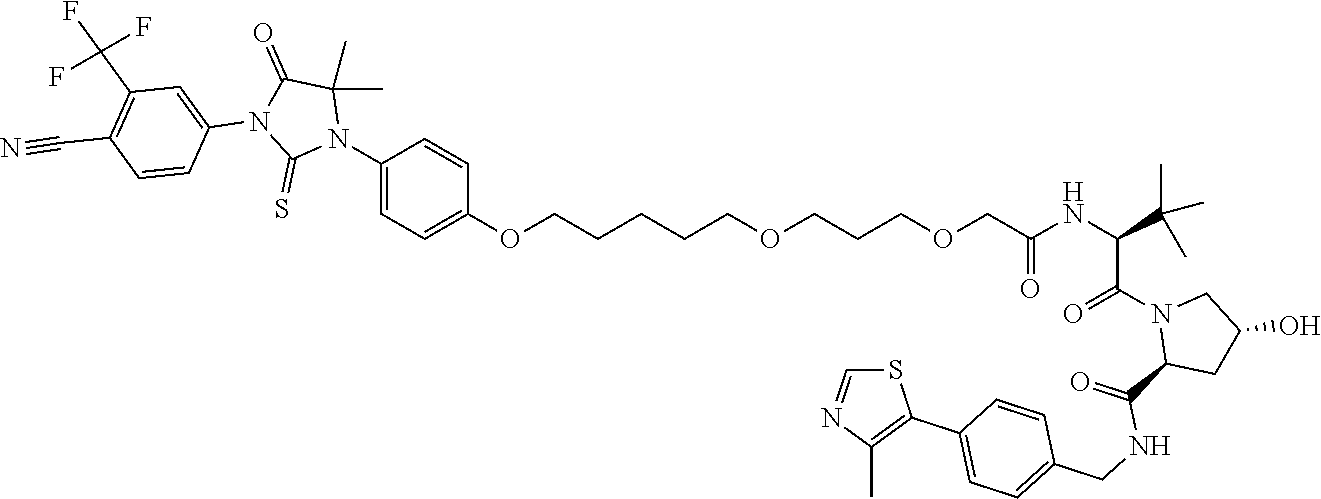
C1(N2C(C)(C)C(=O)N(C3=CC(C(F)(F)F)=C(C#N)C=C3)C2=S)=CC=C(OCCCCCOCCCOCC(NC(C(C)(C)C)C(N2C(C(=O)NCC3=CC=C(C4=C(C)N=CS4)C=C3)CC(O)C2)=O)=O)C=C1
